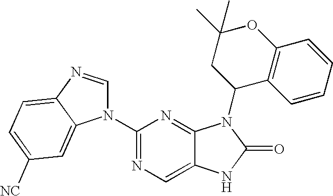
C1(N2C=NC3=CC=C([NC])C=C23)=NC=C2C(=N1)N(C1CC(C)(C)OC3=C1C=CC=C3)C(=O)N2
